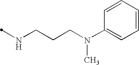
C1=CC=CC=C1N(CCCNC)C
